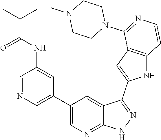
C1(C2=CN=CC(NC(C(C)C)=O)=C2)=CN=C2C(=C1)C(C1=CC3=C(N1)C=CN=C3N1CCN(C)CC1)=NN2
